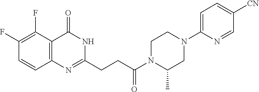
C12=C(C(=O)NC(CCC(N3C(C)CN(C4=CC=C([CN])C=N4)CC3)=O)=N1)C(F)=C(F)C=C2
